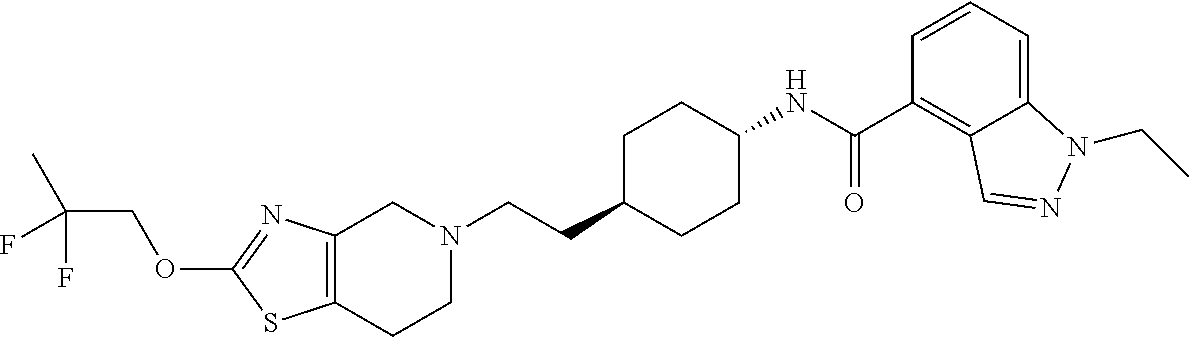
C12=C(CCN(CCC3CCC(NC(C4=C5C(=CC=C4)N(CC)N=C5)=O)CC3)C1)SC(OCC(C)(F)F)=N2
